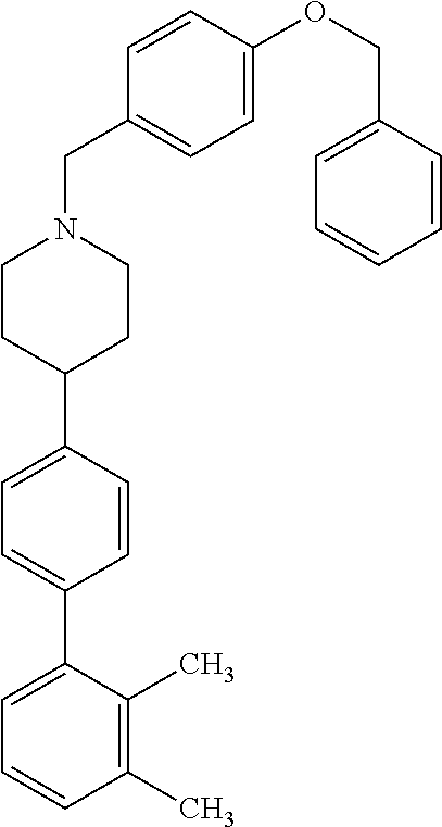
C1(C)=C(C)C(C2=CC=C(C3CCN(CC4=CC=C(OCC5=CC=CC=C5)C=C4)CC3)C=C2)=CC=C1
